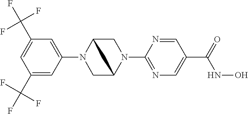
C1(N2CC3N(C4=NC=C(C(NO)=O)C=N4)CC2C3)=CC(C(F)(F)F)=CC(C(F)(F)F)=C1
